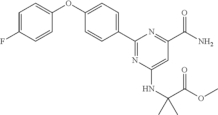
C1=C(F)C=CC(OC2=CC=C(C3=NC(NC(C(=O)OC)(C)C)=CC(C(N)=O)=N3)C=C2)=C1
